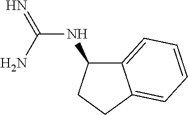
N(C(N)=N)C1C2=CC=CC=C2CC1
